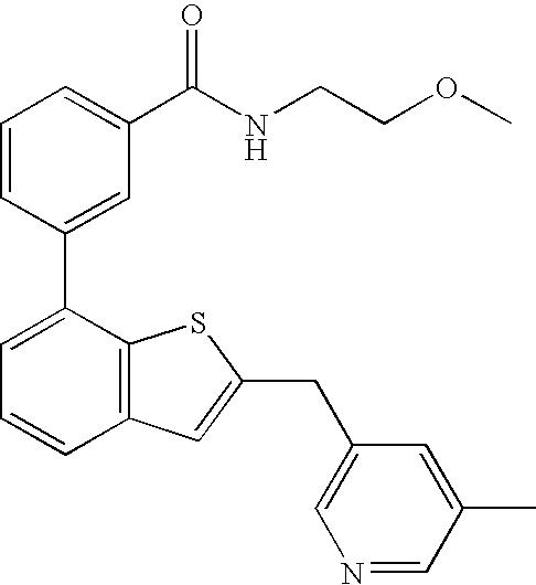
C1=CC(C2=CC=CC3=C2SC(CC2=CN=CC(C)=C2)=C3)=CC(C(NCCOC)=O)=C1
